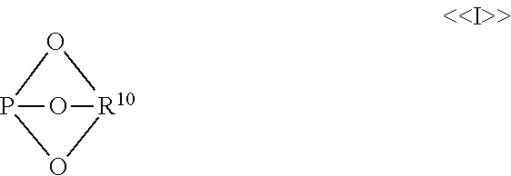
P12O[R10](O1)O2
